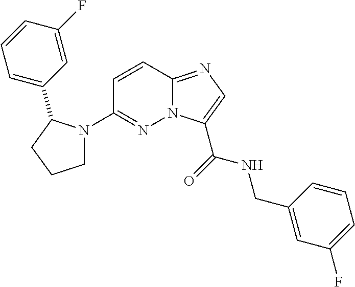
N12C(=NC=C1C(=O)NCC1=CC(F)=CC=C1)C=CC(N1CCCC1C1=CC=CC(F)=C1)=N2
